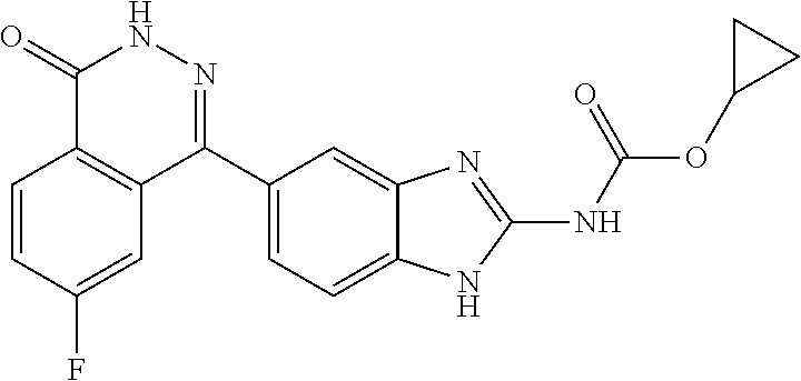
O(C1CC1)C(=O)NC1=NC2=CC(C3=NNC(=O)C4=C3C=C(F)C=C4)=CC=C2N1
